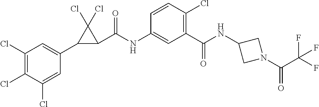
C1(Cl)=C(Cl)C(Cl)=CC(C2C(C(NC3=CC(C(=O)NC4CN(C(C(F)(F)F)=O)C4)=C(Cl)C=C3)=O)C2(Cl)Cl)=C1
